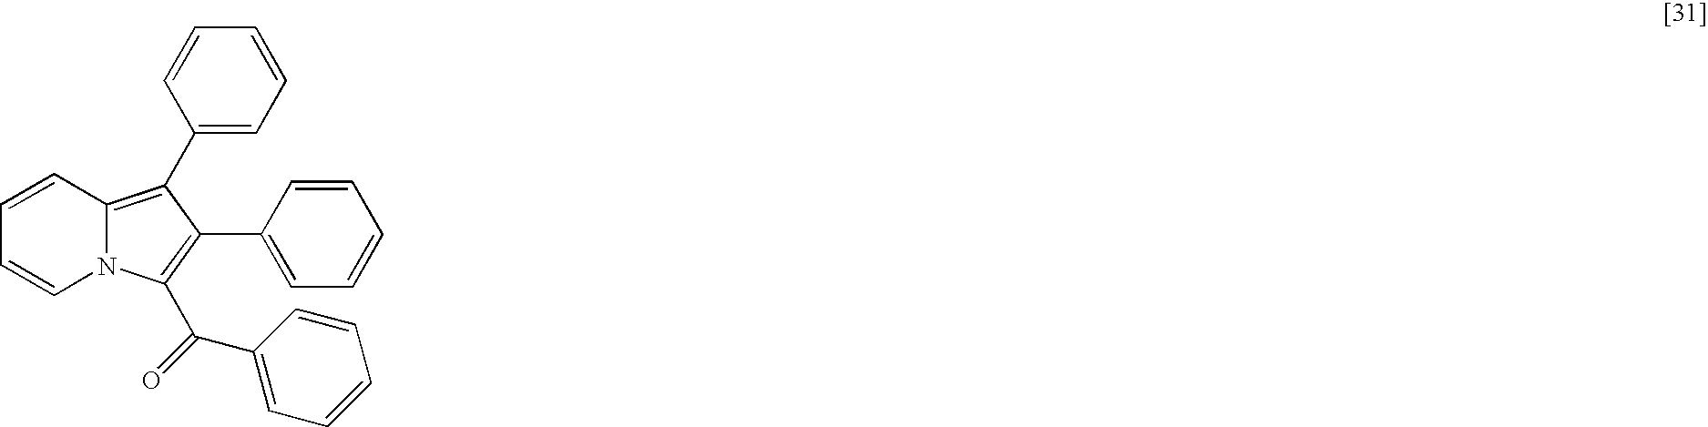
C1=CC2=C(C3=CC=CC=C3)C(C3=CC=CC=C3)=C(C(C3=CC=CC=C3)=O)N2C=C1
